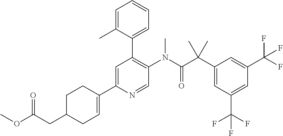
C1CC(C2=CC(C3=CC=CC=C3C)=C(N(C(C(C3=CC(C(F)(F)F)=CC(C(F)(F)F)=C3)(C)C)=O)C)C=N2)=CCC1CC(=O)OC
